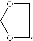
C1OCOC1
